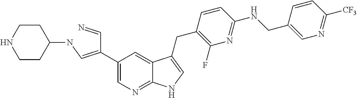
C1(C(C=N)=CNC2CCNCC2)=CN=C2C(=C1)C(CC1=C(F)N=C(NCC3=CN=C([CF3])C=C3)C=C1)=CN2
